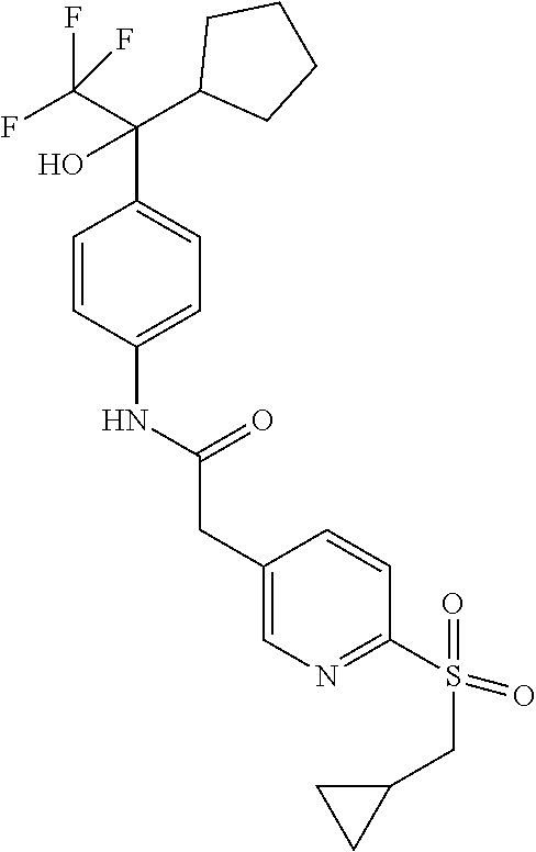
C1=CC(NC(CC2=CN=C(S(=O)(CC3CC3)=O)C=C2)=O)=CC=C1C(C(F)(F)F)(O)C1CCCC1
